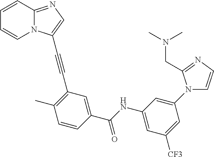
C1=CC2=NC=C(C#CC3=C(C)C=CC(C(NC4=CC([CF3])=CC(N5C=CN=C5CN(C)C)=C4)=O)=C3)N2C=C1
